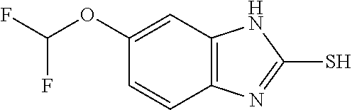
C12=C(N=C(S)N1)C=CC(OC(F)F)=C2
